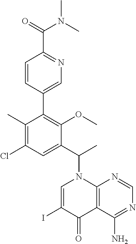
C1(C)=C(Cl)C=C(C(C)N2C=C(I)C(=O)C3=C2N=CN=C3N)C(OC)=C1C1=CN=C(C(=O)N(C)C)C=C1
